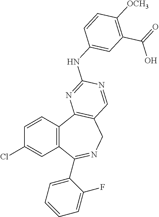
C1=CC2=C(C=C1Cl)C(C1=CC=CC=C1F)=NCC1=C2N=C(NC2=CC(C(=O)O)=C([OCH3])C=C2)N=C1
